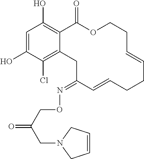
C1=C(O)C(Cl)=C2C(=C1O)C(=O)OCCC=CCCC=CC(=NOCC(=O)CN1CC=CC1)C2
